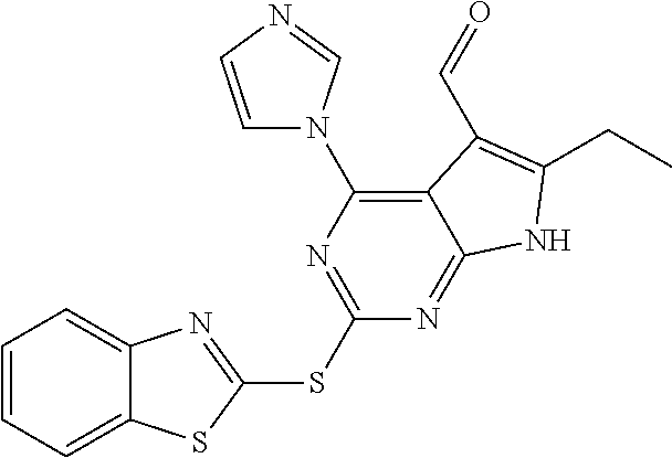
C1=CC=C2C(=C1)N=C(SC1=NC(N3C=CN=C3)=C3C(=N1)NC(CC)=C3C=O)S2
